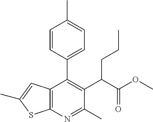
C12=C(N=C(C)C(C(C(OC)=O)CCC)=C1C1=CC=C(C)C=C1)SC(C)=C2
